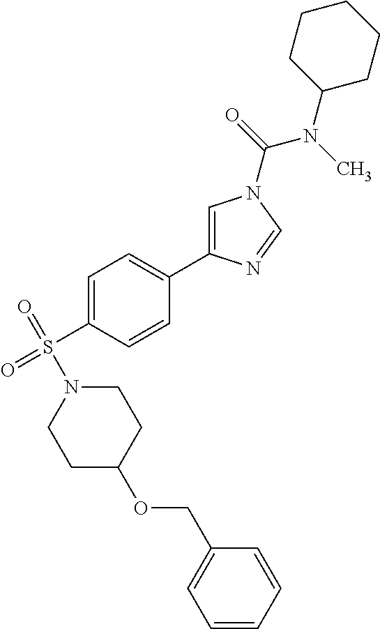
C1=CC=CC(COC2CCN(S(=O)(C3=CC=C(C4=CN(C(N(C5CCCCC5)C)=O)C=N4)C=C3)=O)CC2)=C1
